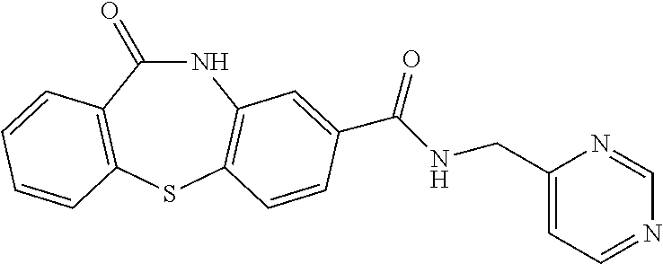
C1(=O)NC2=C(SC3=C1C=CC=C3)C=CC(C(NCC1=CC=NC=N1)=O)=C2
